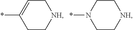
*C1=CC[NH]CC1.*N1CC[NH]CC1
